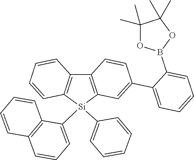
C1(C)(C)OB(C2=CC=CC=C2C2=CC3=C(C4=C([Si]3(C3=CC=CC5=C3C=CC=C5)C3=CC=CC=C3)C=CC=C4)C=C2)OC1(C)C
